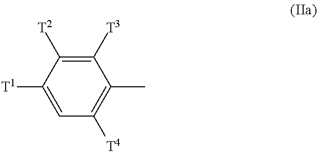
C1(C)=C([T4])C=C([T1])C([T2])=C1[T3]
